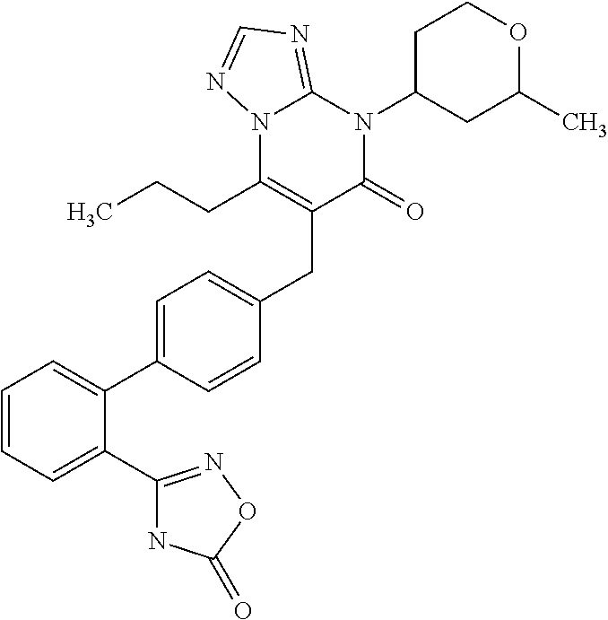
C1=CC=C(C2=NOC(=O)N2)C(C2=CC=C(CC3=C(CCC)N4C(=NC=N4)N(C4CC(C)OCC4)C3=O)C=C2)=C1
